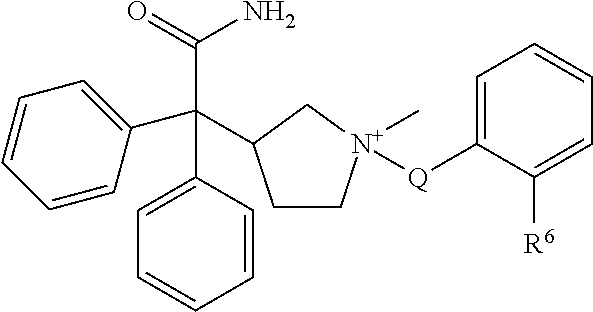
C1=CC(C(C2=CC=CC=C2)(C(=O)N)C2CC[N+](C)([Q]C3=CC=CC=C3[R6])C2)=CC=C1
